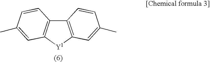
C12=C([Y1]C3=C1C=CC(C)=C3)C=C(C)C=C2
